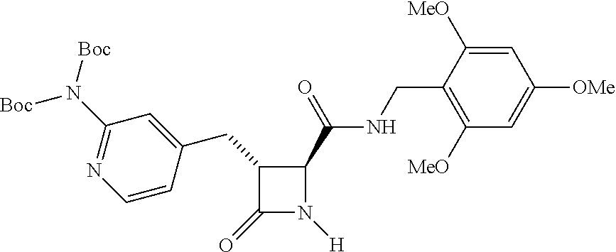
C1(CC2C(=O)N([H])C2C(=O)NCC2=C([MeO])C=C([OMe])C=C2[MeO])=CC(N([Boc])[Boc])=NC=C1
